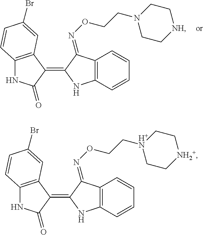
C12=C(C(=C3NC4=C(C3=NOCCN3CC[NH]CC3)C=CC=C4)C(=O)N1)C=C(Br)C=C2.C12=C(C(=C3NC4=C(C3=NOCC[H+N]3CC[NH2+]CC3)C=CC=C4)C(=O)N1)C=C(Br)C=C2
